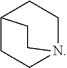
C12CCN(CC1)CC2
